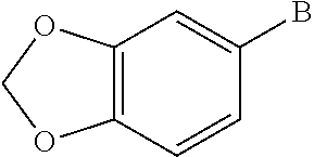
C12=C(C=CC(B)=C1)OCO2
